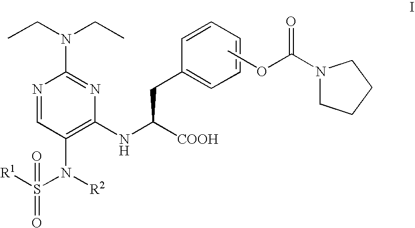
N1=CC(N([R2])S([R1])(=O)=O)=C(NC([COOH])CC2=CC=CC=C2)N=C1N(CC)CC.COC(N1CCCC1)=O
